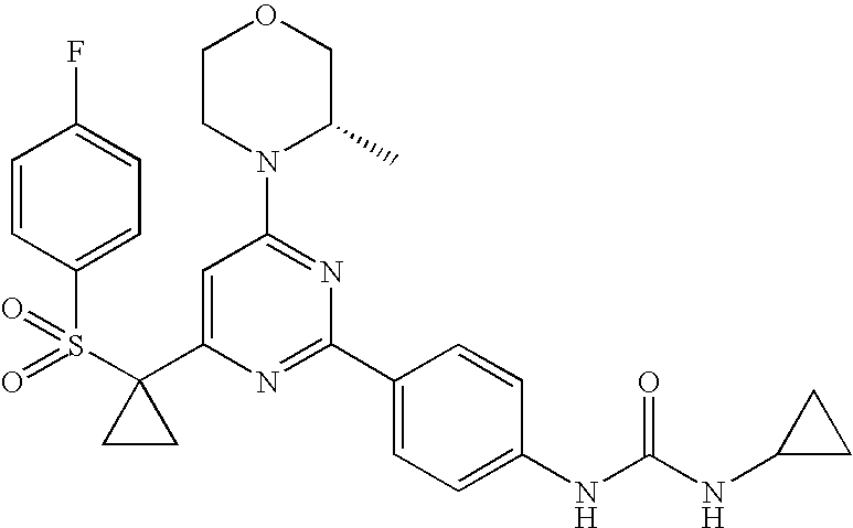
S(C1(C2=CC(N3C(C)COCC3)=NC(C3=CC=C(NC(NC4CC4)=O)C=C3)=N2)CC1)(=O)(=O)C1=CC=C(F)C=C1
